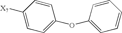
C1=C(OC2=CC=CC=C2)C=CC([X7])=C1
